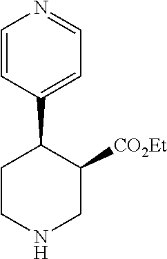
C1=CC(C2CCNCC2[CO2Et])=CC=N1
